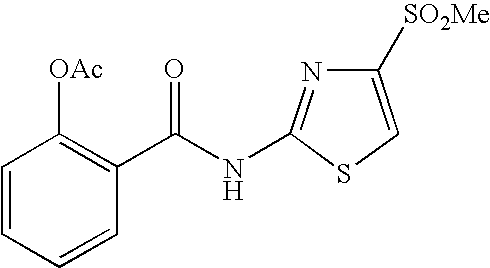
C1=CC=CC(C(NC2=NC([SO2Me])=CS2)=O)=C1[OAc]
